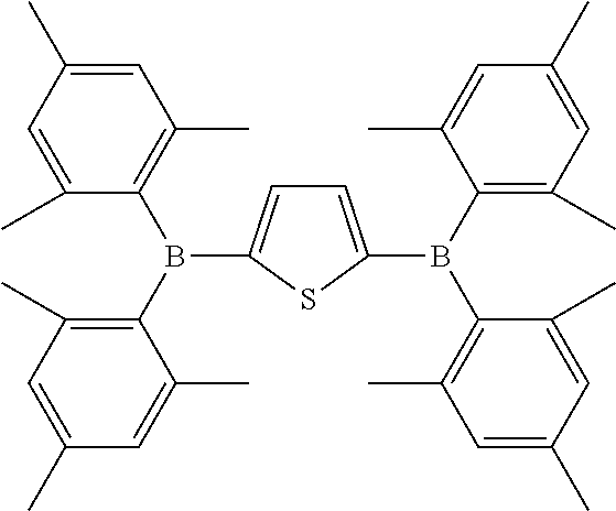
C1(C)=CC(C)=CC(C)=C1B(C1=C(C)C=C(C)C=C1C)C1=CC=C(B(C2=C(C)C=C(C)C=C2C)C2=C(C)C=C(C)C=C2C)S1
